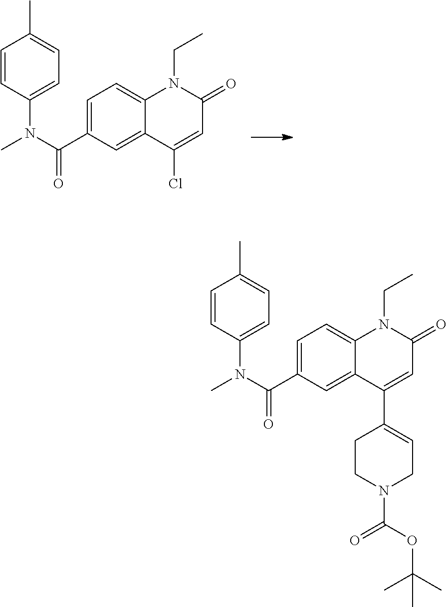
C(C1=CC=C2C(=C1)C(Cl)=CC(=O)N2CC)(N(C)C1=CC=C(C)C=C1)=O.C(C1=CC=C2C(=C1)C(C1=CCN(C(OC(C)(C)C)=O)CC1)=CC(=O)N2CC)(N(C)C1=CC=C(C)C=C1)=O
